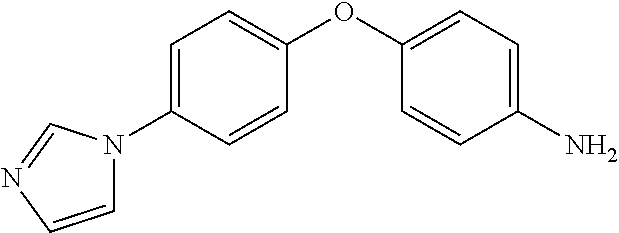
C1=C(N2C=CN=C2)C=CC(OC2=CC=C(N)C=C2)=C1
